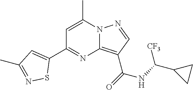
C1=C(C)N2C(=C(C(=O)NC(C3CC3)[CF3])C=N2)N=C1C1=CC(C)=NS1
